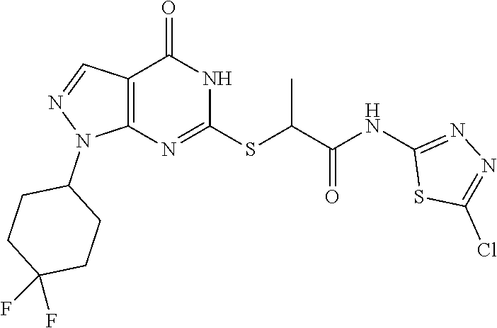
C12=C(N=C(SC(C(=O)NC3=NN=C(Cl)S3)C)NC1=O)N(C1CCC(F)(F)CC1)N=C2
